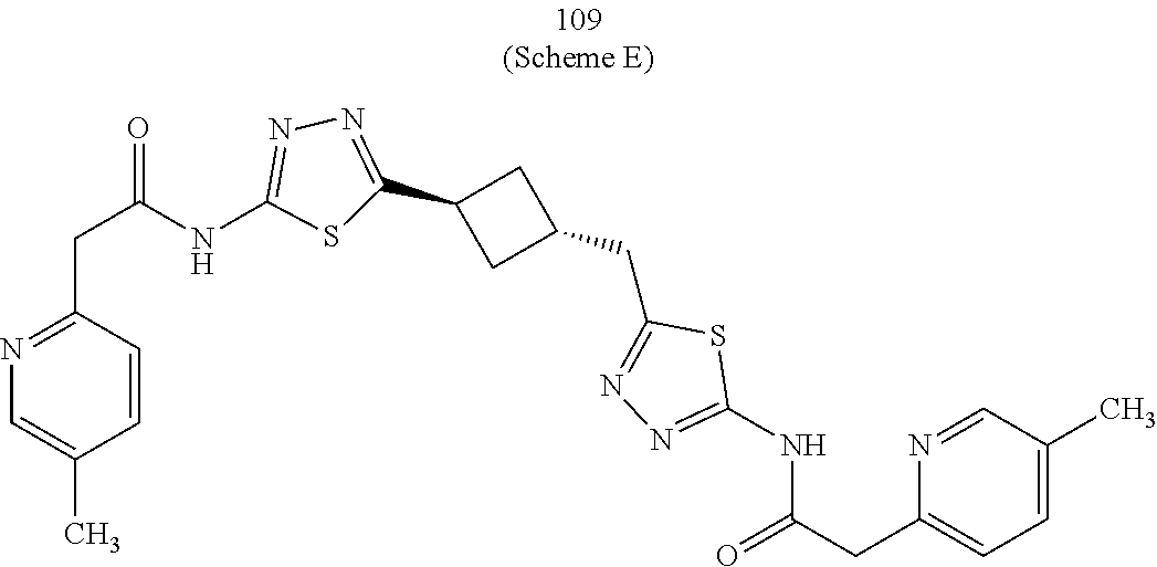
C1(C2=NN=C(NC(CC3=NC=C(C)C=C3)=O)S2)CC(CC2=NN=C(NC(=O)CC3=CC=C(C)C=N3)S2)C1
